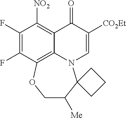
FC1=C(F)C([NO2])=C2C3=C1OCC([Me])C1(N3C=C([CO2Et])C2=O)CCC1
